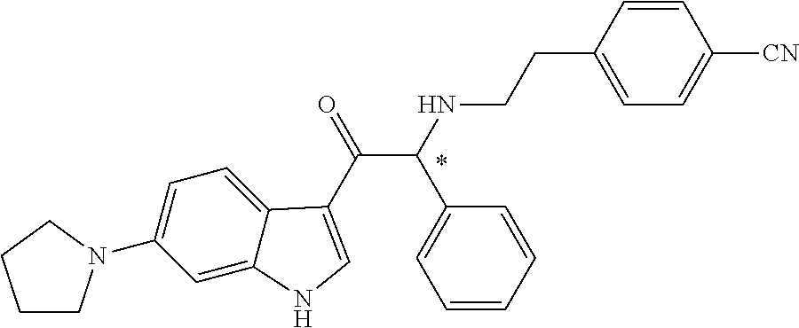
C1(N2CCCC2)=CC=C2C(=C1)NC=C2C(=O)C(NCCC1=CC=C([CN])C=C1)C1=CC=CC=C1
